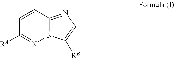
C12=NC=C([RB])N1N=C([RA])C=C2
